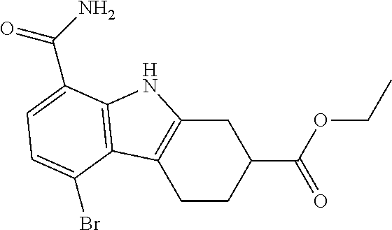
C1C2=C(CCC1C(OCC)=O)C1=C(N2)C(C(N)=O)=CC=C1Br
